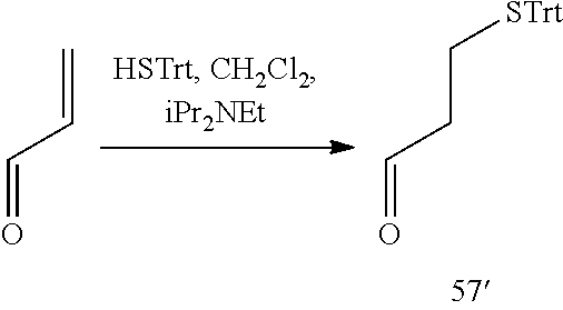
C=CC=O.C(CC=O)[STrt]
